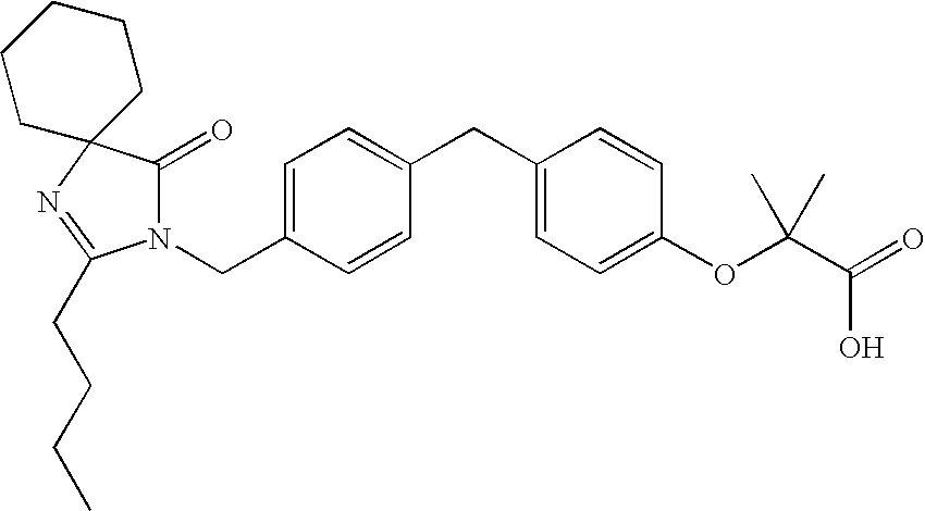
C12(N=C(CCCC)N(CC3=CC=C(CC4=CC=C(OC(C(=O)O)(C)C)C=C4)C=C3)C1=O)CCCCC2
